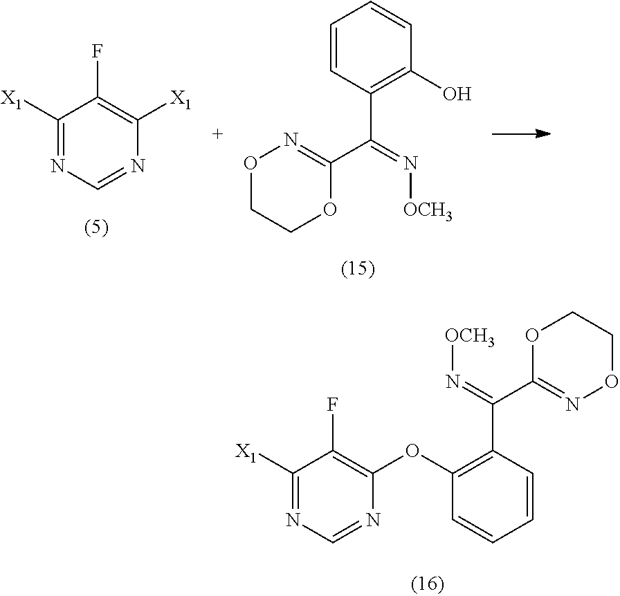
[X1]C1=NC=NC(OC2=C(C(=N[OCH3])C3=NOCCO3)C=CC=C2)=C1F.C1=CC(C(=N[OCH3])C2=NOCCO2)=C(O)C=C1.C1([X1])=NC=NC([X1])=C1F
